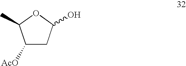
C1([AcO])CC(O)OC1C
